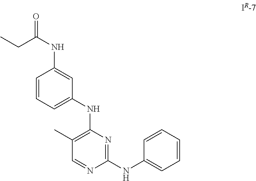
C(C(NC1=CC(NC2=C(C)C=NC(NC3=CC=CC=C3)=N2)=CC=C1)=O)C
